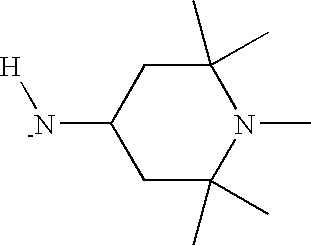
[H][-N]C1CC(C)(C)N(C)C(C)(C)C1
